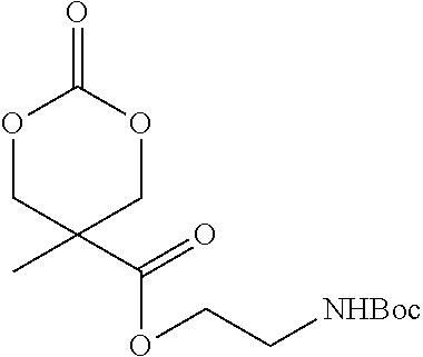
O1CC(C)(C(=O)OCC[NHBoc])COC1=O
